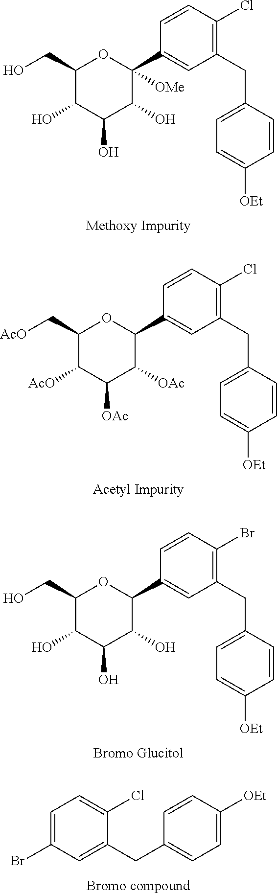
C1=CC(CC2=C(Cl)C=CC(C3([OMe])OC(CO)C(O)C(O)C3O)=C2)=CC=C1[OEt].C1=CC(CC2=C(Cl)C=CC(C3OC(C[AcO])C([AcO])C([OAc])C3[OAc])=C2)=CC=C1[OEt].C1=CC(CC2=C(Br)C=CC(C3OC(CO)C(O)C(O)C3O)=C2)=CC=C1[OEt].C1=C(Br)C=C(CC2=CC=C([OEt])C=C2)C(Cl)=C1
